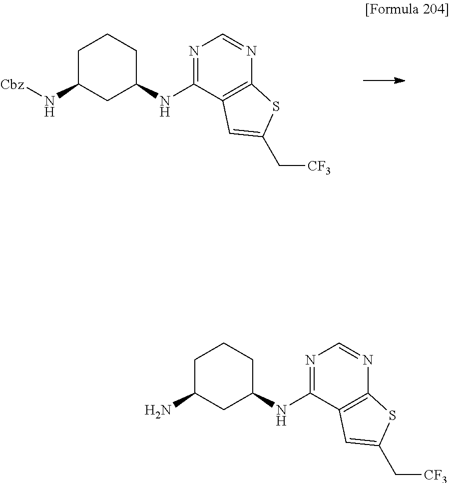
N1=C(NC2CCCC(N[Cbz])C2)C2=C(N=C1)SC(C[CF3])=C2.N1=C(NC2CCCC(N)C2)C2=C(N=C1)SC(C[CF3])=C2
